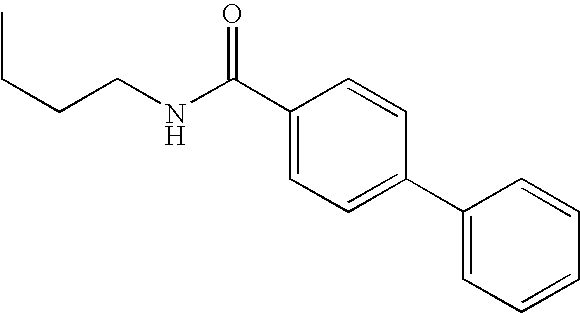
CCCCNC(C1=CC=C(C2=CC=CC=C2)C=C1)=O
